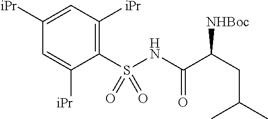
C1([iPr])=CC([iPr])=C(S(NC(C(CC(C)C)[NHBoc])=O)(=O)=O)C([iPr])=C1
